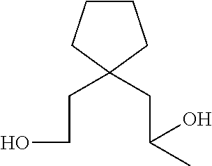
C1CCC(CCO)(CC(C)O)C1
